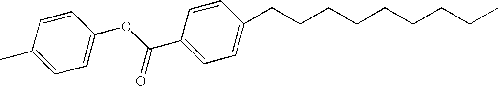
C1(C)=CC=C(OC(=O)C2=CC=C(CCCCCCCCC)C=C2)C=C1
